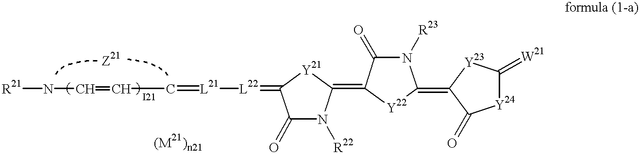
[R21]NC=CC=[L21][L22]=C1C(=O)N([R22])C(=C2C(=O)N([R23])C(=C3[Y23]C(=[W21])[Y24]C3=O)[Y22]2)[Y21]1
